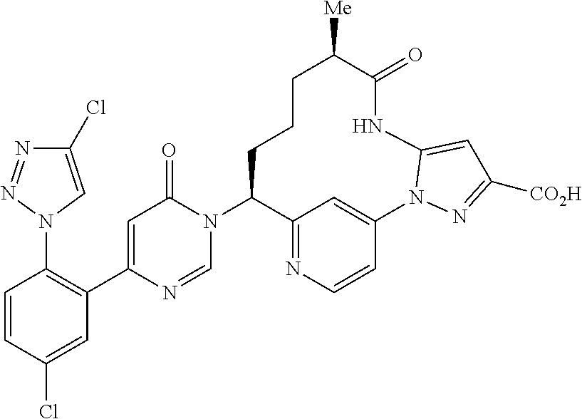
C1=CC(Cl)=CC(C2=CC(=O)N(C3C4=NC=CC(=C4)N4N=C([CO2H])C=C4NC(=O)C([Me])CCC3)C=N2)=C1N1C=C(Cl)N=N1
